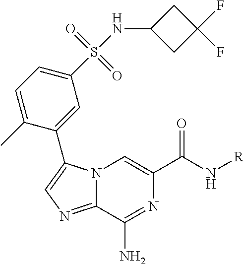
N12C(=NC=C1C1=CC(S(NC3CC(F)(F)C3)(=O)=O)=CC=C1C)C(N)=NC(C(N[R])=O)=C2
